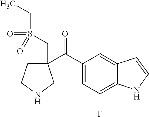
C1(C(C2=CC(F)=C3C(=C2)C=CN3)=O)(CS(CC)(=O)=O)CCNC1
